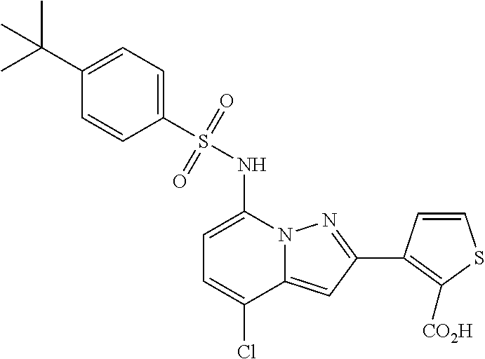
C1=C(NS(C2=CC=C(C(C)(C)C)C=C2)(=O)=O)N2C(=CC(C3=C([CO2H])SC=C3)=N2)C(Cl)=C1
